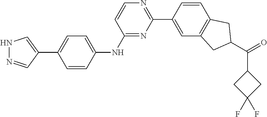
N1N=CC(C2=CC=C(NC3=NC(C4=CC5=C(C=C4)CC(C(=O)C4CC(F)(F)C4)C5)=NC=C3)C=C2)=C1
